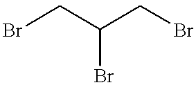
BrCC(CBr)Br
